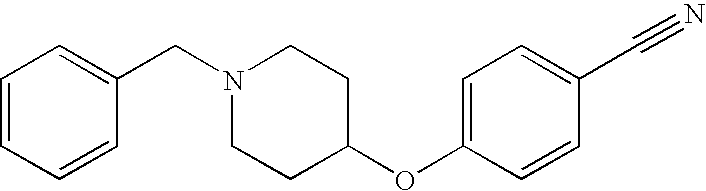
C1=CC=CC(CN2CCC(OC3=CC=C(C#N)C=C3)CC2)=C1
